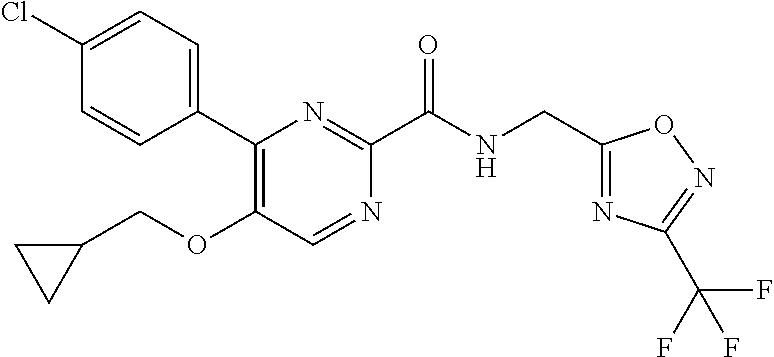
C1=CC(C2=C(OCC3CC3)C=NC(C(NCC3=NC(C(F)(F)F)=NO3)=O)=N2)=CC=C1Cl
